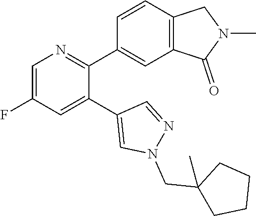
C1=C(F)C=C(C2=CN(CC3(C)CCCC3)N=C2)C(C2=CC3=C(C=C2)CN(C)C3=O)=N1
